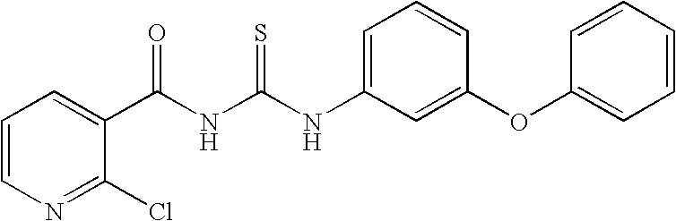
C1=CN=C(Cl)C(C(NC(NC2=CC=CC(OC3=CC=CC=C3)=C2)=S)=O)=C1
